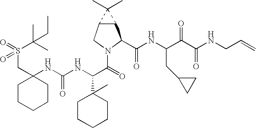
C(C1(NC(NC(C(=O)N2CC3C(C2C(NC(C(C(NCC=C)=O)=O)CC2CC2)=O)C3(C)C)C2(C)CCCCC2)=O)CCCCC1)S(C(C)(C)CC)(=O)=O
